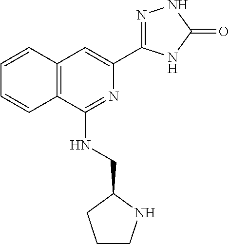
C1=CC2=C(C=C1)C(NCC1CCCN1)=NC(C1=NNC(=O)N1)=C2
